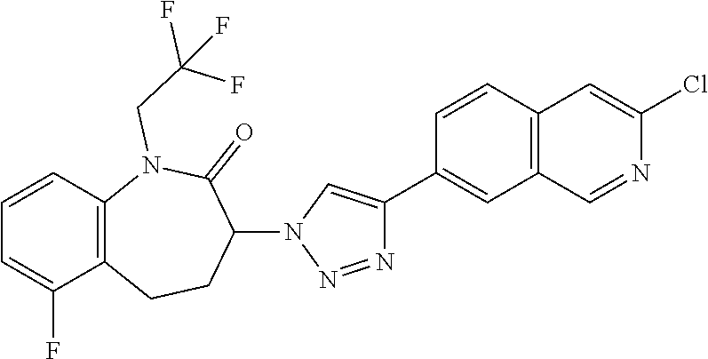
C1=CC2=C(C(F)=C1)CCC(N1C=C(C3=CC4=C(C=C3)C=C(Cl)N=C4)N=N1)C(=O)N2CC(F)(F)F
